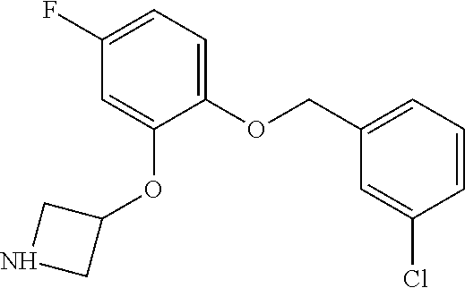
C1(F)=CC=C(OCC2=CC=CC(Cl)=C2)C(OC2CNC2)=C1
